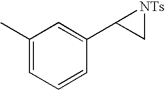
C1(C)=CC=CC(C2C[NTs]2)=C1
